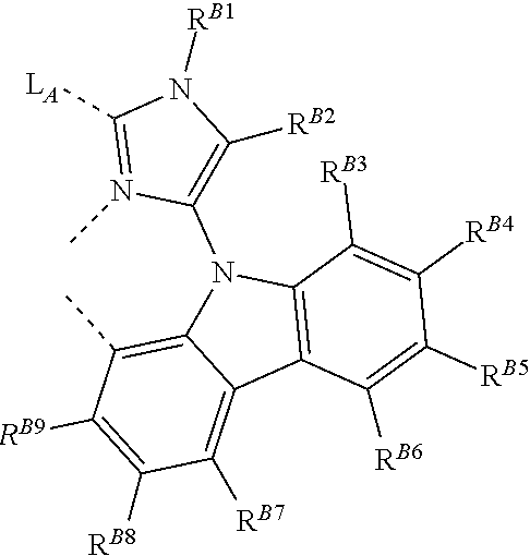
C1([RB6])=C([RB5])C([RB4])=C([RB3])C2=C1C1=C([RB7])C([RB8])=C([RB9])C(C)=C1N2C1=C([RB2])N([RB1])C([LA])=N1C
